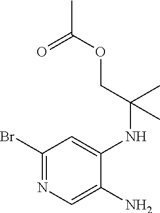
C1(Br)=NC=C(N)C(NC(COC(C)=O)(C)C)=C1
